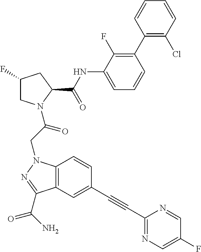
C1(NC(C2CC(F)CN2C(CN2C3=C(C(C(N)=O)=N2)C=C(C#CC2=NC=C(F)C=N2)C=C3)=O)=O)=CC=CC(C2=C(Cl)C=CC=C2)=C1F
